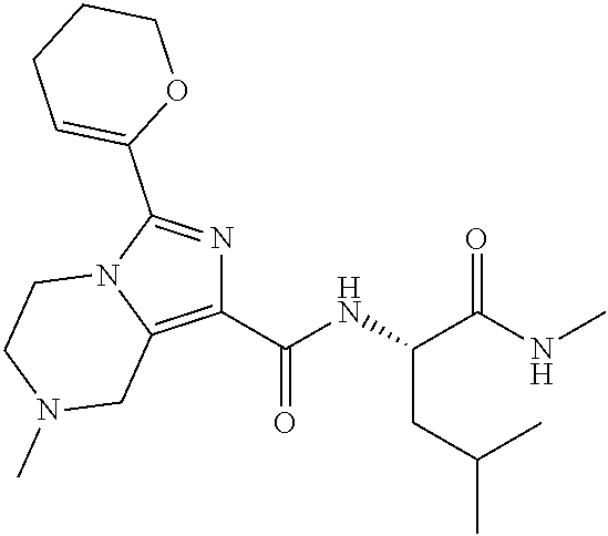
C1(C(NC(C(NC)=O)CC(C)C)=O)=C2N(C(C3=CCCCO3)=N1)CCN(C)C2
